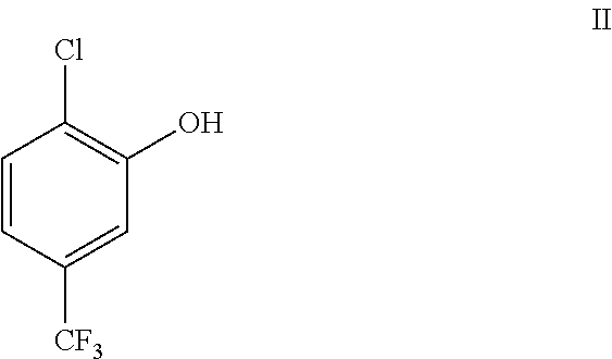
C1=CC([CF3])=CC(O)=C1Cl
